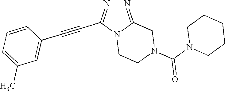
N12CCN(C(N3CCCCC3)=O)CC1=NN=C2C#CC1=CC(C)=CC=C1
